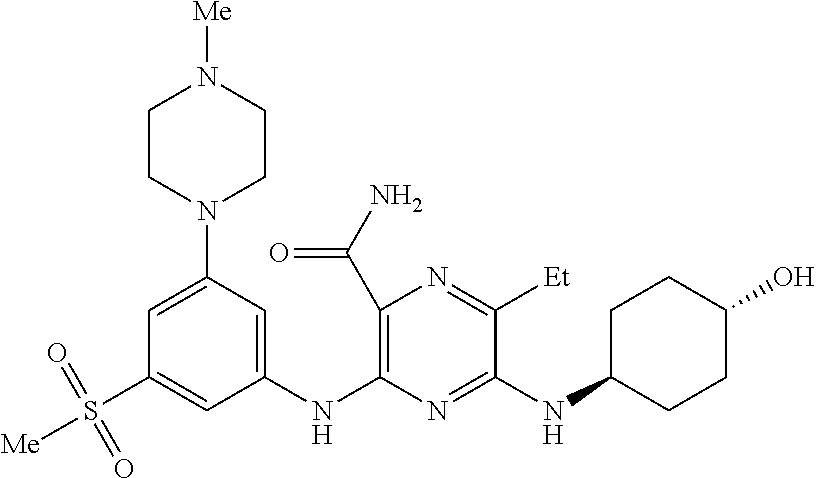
C1(C(N)=O)=C(NC2=CC(N3CCN([Me])CC3)=CC(S([Me])(=O)=O)=C2)N=C(NC2CCC(O)CC2)C([Et])=N1
